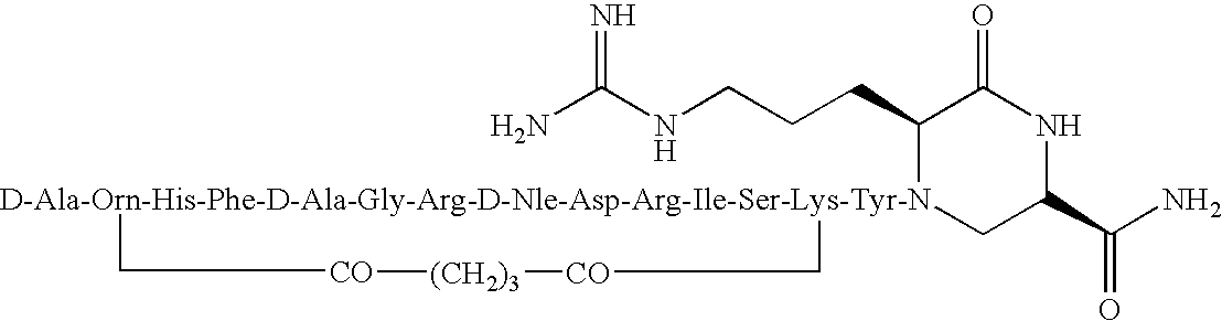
NC(NCCCC1[D-Ala-Orn-His-Phe-D-Ala-Gly-Arg-D-Nle-Asp-Arg-Ile-Ser-Lys-Tyr-N]2(CC(C(N)=O)NC1=O)C[CO][(CH2)3][CO]C2)=N
